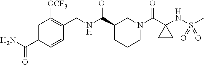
C1=C(C(N)=O)C=CC(CNC(C2CCCN(C(C3(NS(C)(=O)=O)CC3)=O)C2)=O)=C1[OCF3]
